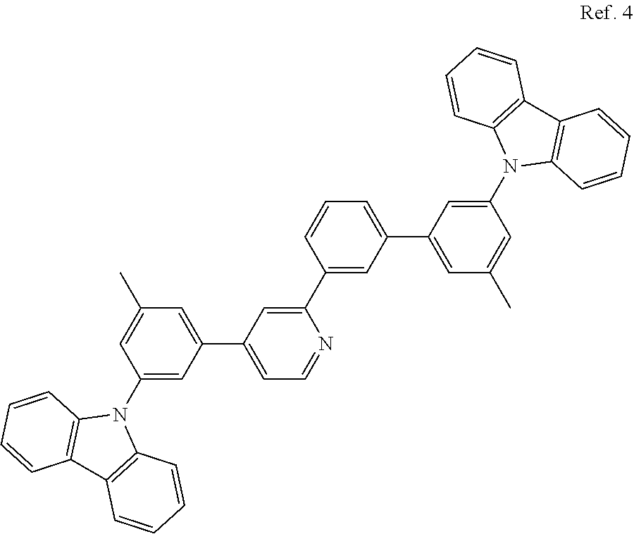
C1=CC=CC2=C1N(C1=CC(C3=CC=CC(C4=CC(C5=CC(C)=CC(N6C7=C(C8=C6C=CC=C8)C=CC=C7)=C5)=CC=N4)=C3)=CC(C)=C1)C1=C2C=CC=C1
